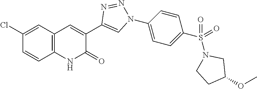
C1=CC2=C(C=C1Cl)C=C(C1=CN(C3=CC=C(S(N4CC(OC)CC4)(=O)=O)C=C3)N=N1)C(=O)N2
